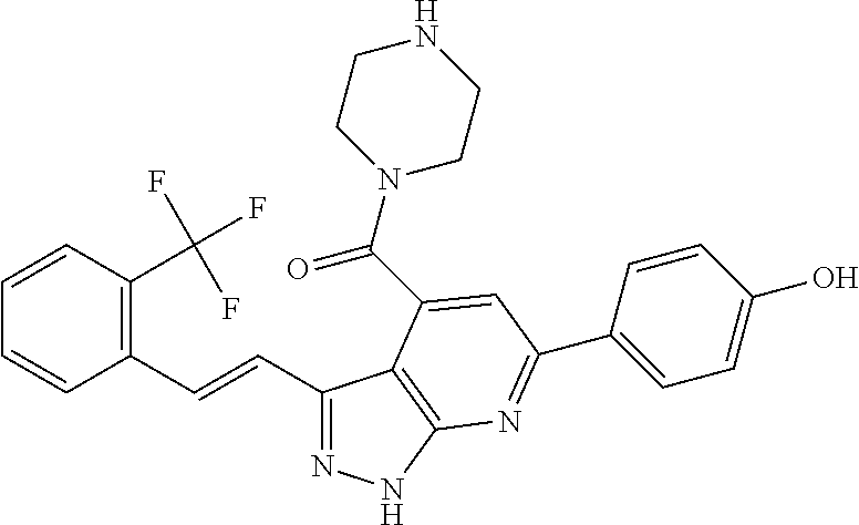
C1(C=CC2=C(C(F)(F)F)C=CC=C2)=NNC2=C1C(C(N1CCNCC1)=O)=CC(C1=CC=C(O)C=C1)=N2
